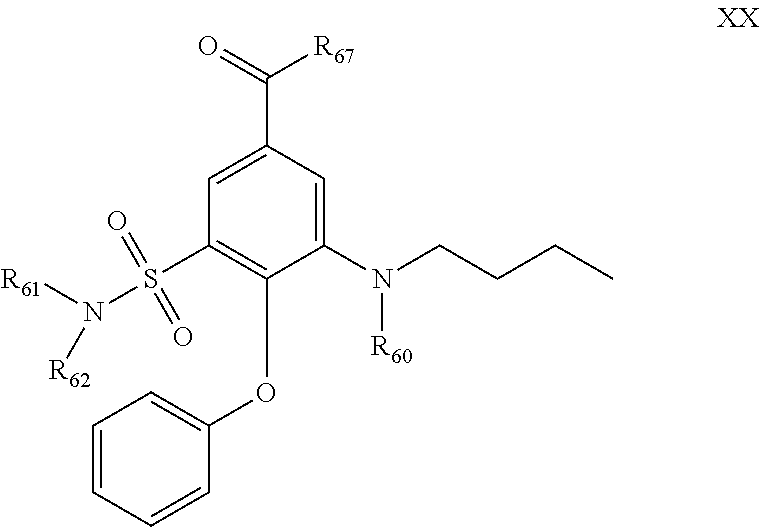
C1=C(C(=O)[R67])C=C(N(CCCC)[R60])C(OC2=CC=CC=C2)=C1S(N([R61])[R62])(=O)=O
